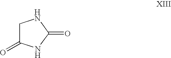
C1C(=O)NC(=O)N1
